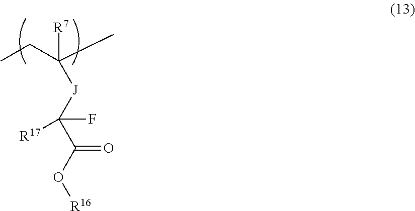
[R7]C([J]C(C(O[R16])=O)(F)[R17])(CC)C
